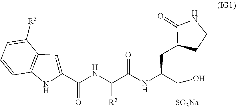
C1(C(NC(C(NC(C([SO3Na])O)CC2C(=O)NCC2)=O)[R2])=O)=CC2=C(N1)C=CC=C2[R5]
